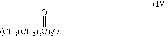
O=[(CH3(CH2)xC)2O]
